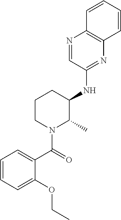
C1=CC=C(OCC)C(C(=O)N2C(C)C(NC3=NC4=C(N=C3)C=CC=C4)CCC2)=C1
